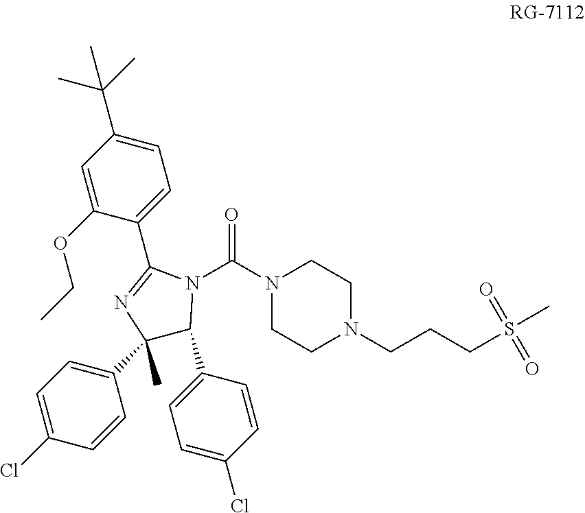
C1=C(OCC)C(C2=NC(C3=CC=C(Cl)C=C3)(C)C(C3=CC=C(Cl)C=C3)N2C(N2CCN(CCCS(C)(=O)=O)CC2)=O)=CC=C1C(C)(C)C
